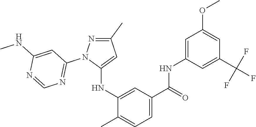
C1(C)=NN(C2=NC=NC(NC)=C2)C(NC2=CC(C(=O)NC3=CC(OC)=CC(C(F)(F)F)=C3)=CC=C2C)=C1
